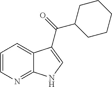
C1=CN=C2C(=C1)C(C(C1CCCCC1)=O)=CN2
